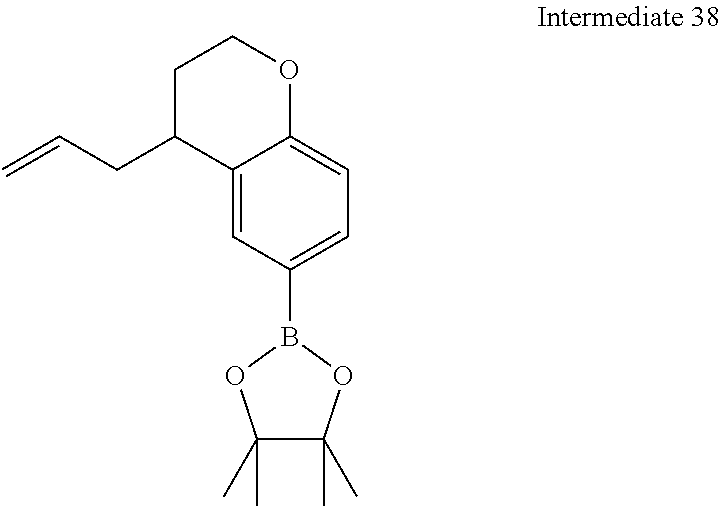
C12=CC(B3OC(C)(C)C(C)(C)O3)=CC=C1OCCC2CC=C
